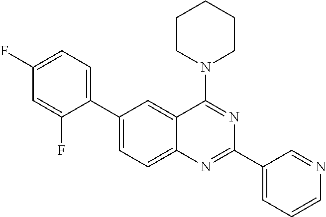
C1(C2=CC=C(F)C=C2F)=CC=C2C(=C1)C(N1CCCCC1)=NC(C1=CC=CN=C1)=N2
